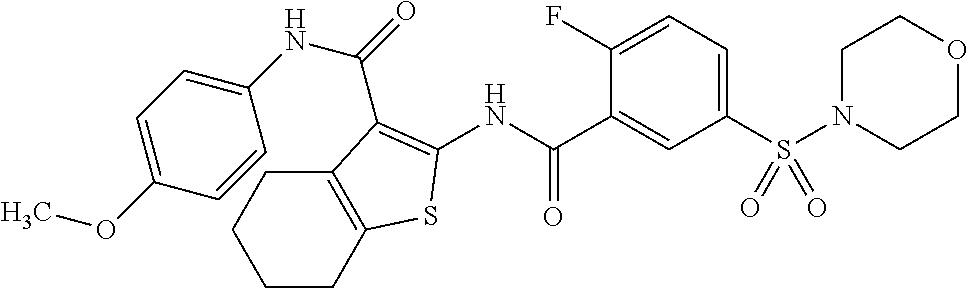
C1CC2=C(CC1)C(C(=O)NC1=CC=C(OC)C=C1)=C(NC(C1=CC(S(N3CCOCC3)(=O)=O)=CC=C1F)=O)S2
